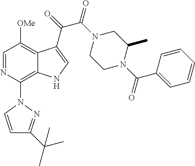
C1=NC(N2C=CC(C(C)(C)C)=N2)=C2C(=C1[OMe])C(C(=O)C(N1CCN(C(C3=CC=CC=C3)=O)C(C)C1)=O)=CN2
